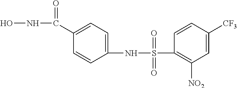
C1(S(NC2=CC=C(C(NO)=O)C=C2)(=O)=O)=C([NO2])C=C([CF3])C=C1
